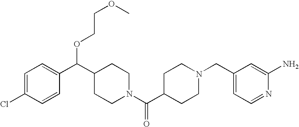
C1=C(Cl)C=CC(C(C2CCN(C(C3CCN(CC4=CC=NC(N)=C4)CC3)=O)CC2)OCCOC)=C1
